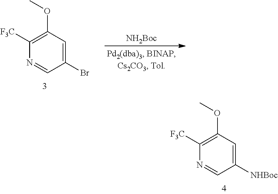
C1(Br)=CC(OC)=C([F3C])N=C1.[NH2Boc].C1([NHBoc])=CC(OC)=C([F3C])N=C1
